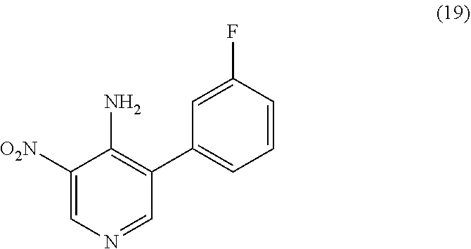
C1([O2N])=CN=CC(C2=CC=CC(F)=C2)=C1N
